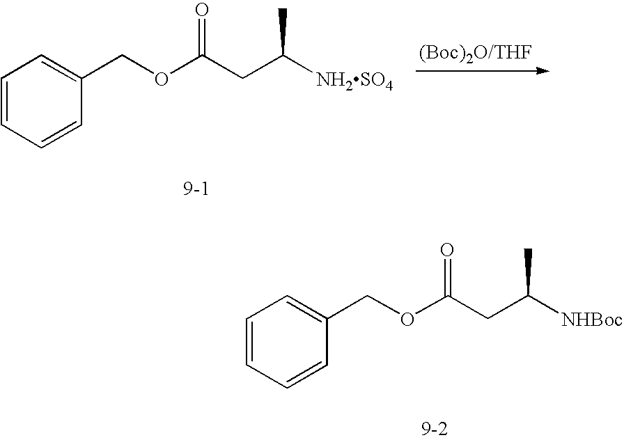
C1=CC=CC(COC(CC([NH2SO4])C)=O)=C1.C1=CC=CC(COC(CC([NHBoc])C)=O)=C1
